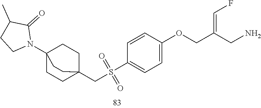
C1=C(S(=O)(CC23CCC(N4C(=O)C(C)CC4)(CC2)CC3)=O)C=CC(OCC(CN)=CF)=C1
